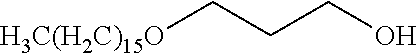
[H3C(H2C)15O]CCCO
